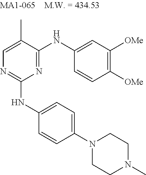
C1=C(C)C(NC2=CC([OMe])=C([OMe])C=C2)=NC(NC2=CC=C(N3CCN(C)CC3)C=C2)=N1
